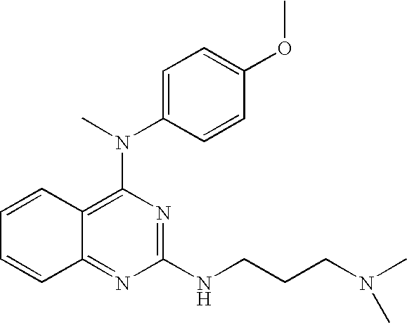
C1=CC2=C(N(C3=CC=C(OC)C=C3)C)N=C(NCCCN(C)C)N=C2C=C1
